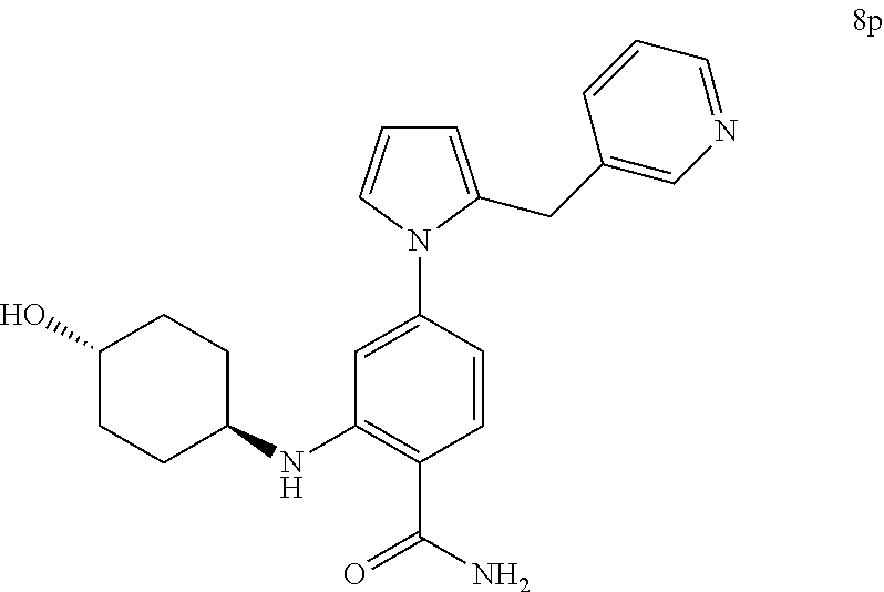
C1(O)CCC(NC2=C(C(N)=O)C=CC(N3C(CC4=CN=CC=C4)=CC=C3)=C2)CC1
